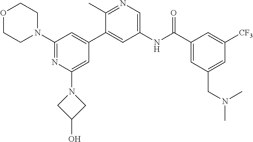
O1CCN(C2=NC(N3CC(O)C3)=CC(C3=CC(NC(C4=CC(CN(C)C)=CC([CF3])=C4)=O)=CN=C3C)=C2)CC1
